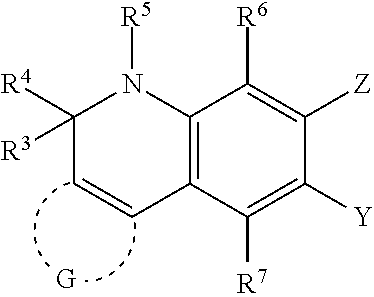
C12=C(C([R7])=C([Y])C([Z])=C1[R6])C=CC([R4])([R3])N2[R5]
